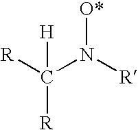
[R]C(N([R])[O*])([H])[R]
